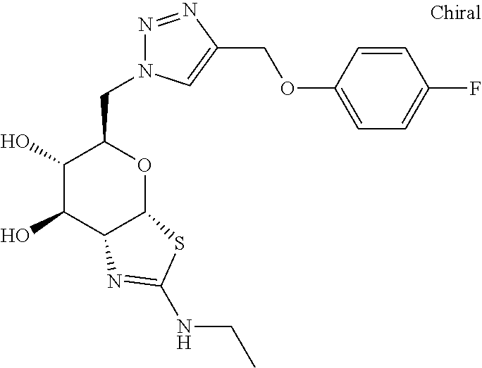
C1(O)C(O)C2C(OC1CN1N=NC(COC3=CC=C(F)C=C3)=C1)SC(NCC)=N2
